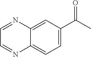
C1=NC2=CC=C(C(=O)C)C=C2N=C1
